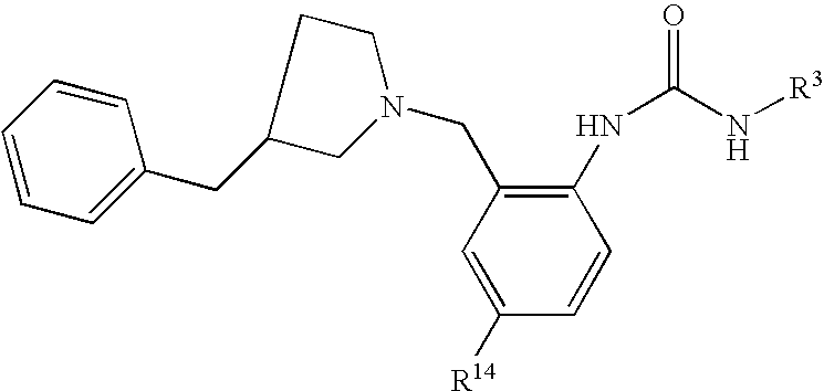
C1([R14])=CC(CN2CCC(CC3=CC=CC=C3)C2)=C(NC(N[R3])=O)C=C1
